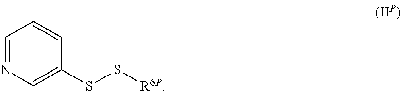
C1=NC=C(SS[R6P])C=C1
